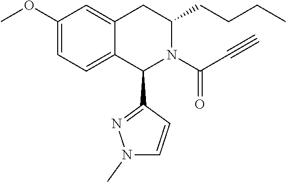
C12=CC=C(OC)C=C1CC(CCCC)N(C(C#C)=O)C2C1=NN(C)C=C1
